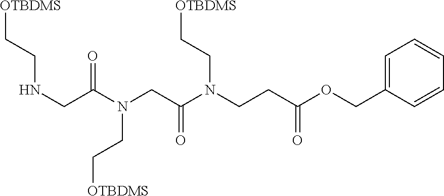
C1=C(COC(CCN(C(CN(C(CNCC[OTBDMS])=O)CC[OTBDMS])=O)CC[OTBDMS])=O)C=CC=C1
